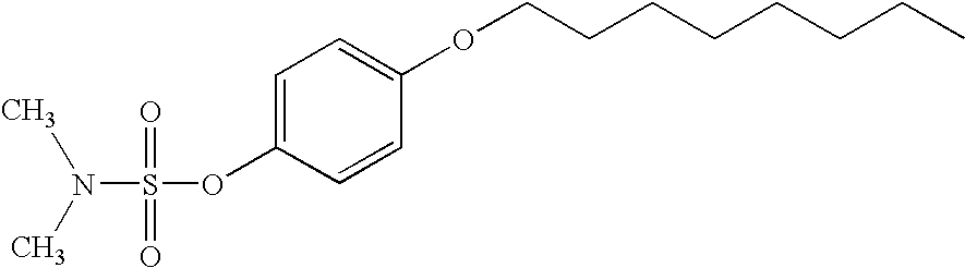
S(OC1=CC=C(OCCCCCCCC)C=C1)(=O)(=O)N(C)C
